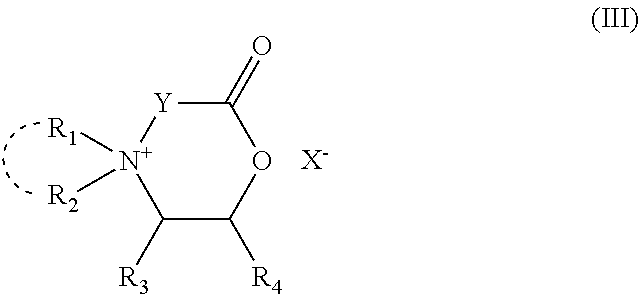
C1([R3])C([R4])OC(=O)[Y][N+]1([R1])[R2].[X-]
